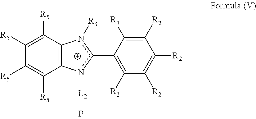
C1([R5])=C([R5])C2=C(C([R5])=C1[R5])n([L2][P1])c(C1=C([R1])C([R2])=C([R2])C([R2])=C1[R1])n2[R3]
